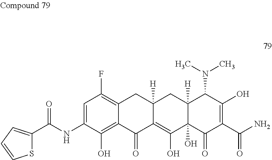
C(NC1=CC(F)=C2C(=C1O)C(=O)C1=C(O)C3(O)C([H])(CC1([H])C2)C(N(C)C)C(O)=C(C(N)=O)C3=O)(=O)C1=CC=CS1
